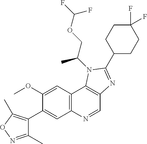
C12=C(N=CC3=C1N(C(COC(F)F)C)C(C1CCC(F)(F)CC1)=N3)C=C(C1=C(C)ON=C1C)C(OC)=C2
